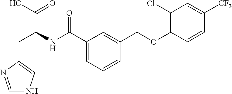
C1(C(NC(CC2=CNC=N2)C(=O)O)=O)=CC=CC(COC2=C(Cl)C=C([CF3])C=C2)=C1
